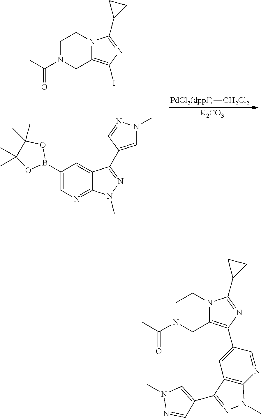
[PdCl2(dppf)][CH2Cl2].[K2CO3].C1=C(C2=NN(C)C3=NC=C(B4OC(C)(C)C(C)(C)O4)C=C32)C=NN1C.C1N(C(C)=O)CC2=C(I)N=C(C3CC3)N2C1.C1N(C(C)=O)CC2=C(C3=CC4=C(N=C3)N(C)N=C4C3=CN(C)N=C3)N=C(C3CC3)N2C1
